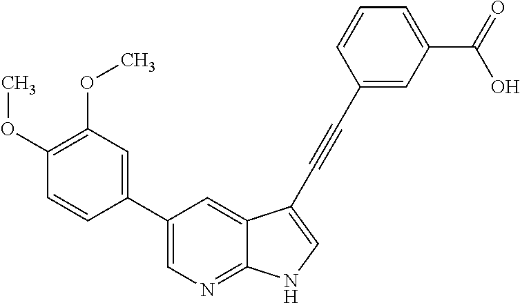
C1(C2=CN=C3C(=C2)C(C#CC2=CC(C(=O)O)=CC=C2)=CN3)=CC(OC)=C(OC)C=C1
